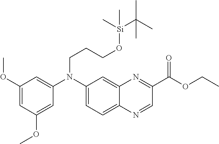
C1(OC)=CC(OC)=CC(N(C2=CC=C3C(=C2)N=C(C(OCC)=O)C=N3)CCCO[Si](C)(C)C(C)(C)C)=C1
